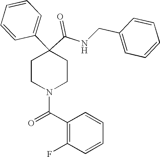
N(C(C1(C2=CC=CC=C2)CCN(C(C2=C(F)C=CC=C2)=O)CC1)=O)CC1=CC=CC=C1
